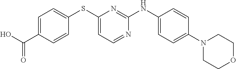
C1=C(C(O)=O)C=CC(SC2=CC=NC(NC3=CC=C(N4CCOCC4)C=C3)=N2)=C1
